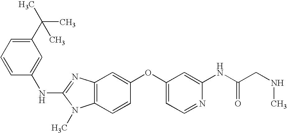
C1(C(C)(C)C)=CC=CC(NC2=NC3=C(N2C)C=CC(OC2=CC=NC(NC(CNC)=O)=C2)=C3)=C1
